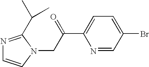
N1=C(C(C)C)N(CC(C2=CC=C(Br)C=N2)=O)C=C1
